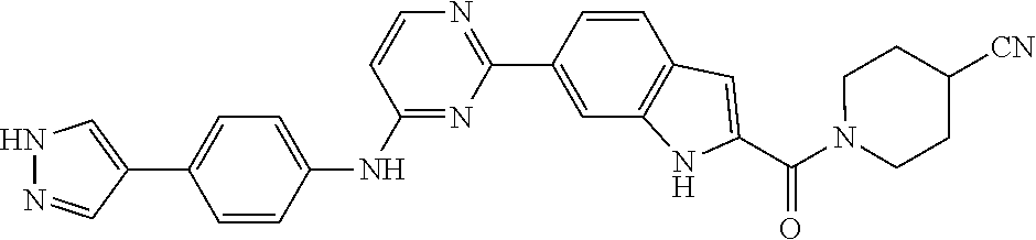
N1=C(NC2=CC=C(C3=CNN=C3)C=C2)C=CN=C1C1=CC2=C(C=C1)C=C(C(N1CCC([CN])CC1)=O)N2
